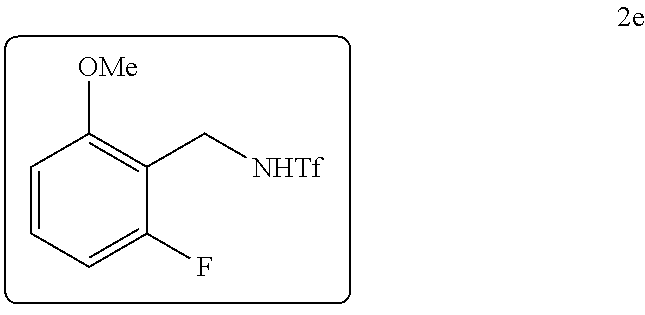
C1=CC=C(F)C(C[NHTf])=C1[OMe]
